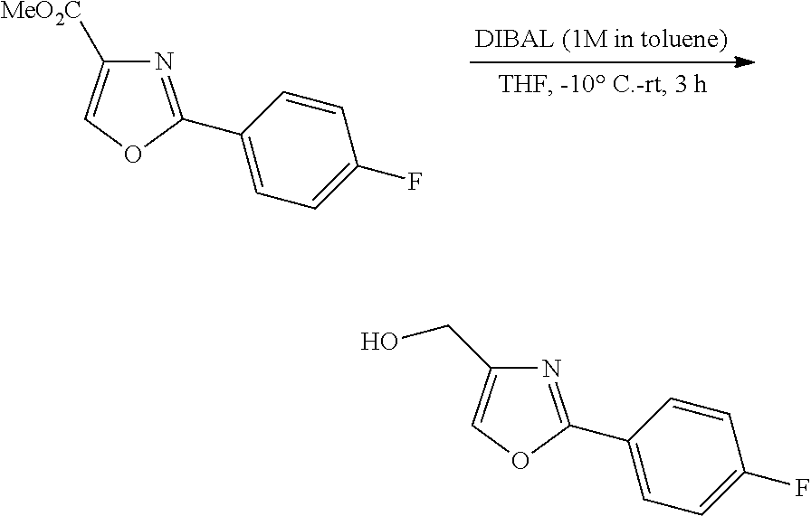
N1=C(C2=CC=C(F)C=C2)OC=C1[MeO2C].N1=C(C2=CC=C(F)C=C2)OC=C1CO
